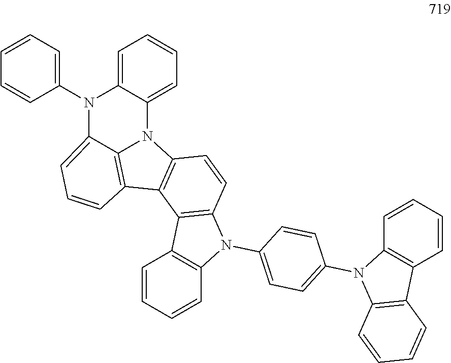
C1=CC=C(N2C3=CC=CC4=C3N(C3=CC=CC=C23)C2=C4C3=C(C=C2)N(C2=CC=C(N4C5=C(C6=C4C=CC=C6)C=CC=C5)C=C2)C2=C3C=CC=C2)C=C1
